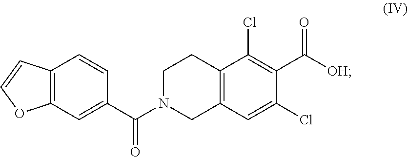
C1N(C(C2=CC3=C(C=C2)C=CO3)=O)CC2=C(C1)C(Cl)=C(C([OH])=O)C(Cl)=C2
